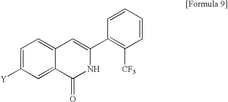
C1=C([Y])C=C2C(=C1)C=C(C1=C([CF3])C=CC=C1)NC2=O
